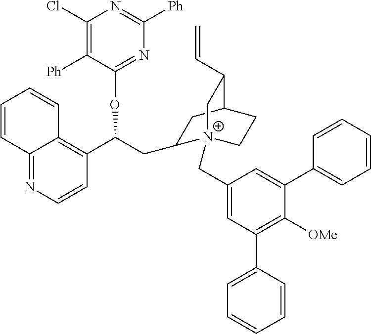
C12=NC=CC(C(CC3[N+]4(CC5=CC(C6=CC=CC=C6)=C([OMe])C(C6=CC=CC=C6)=C5)CCC(C3)C(C=C)C4)OC3=NC([Ph])=NC(Cl)=C3[Ph])=C1C=CC=C2
